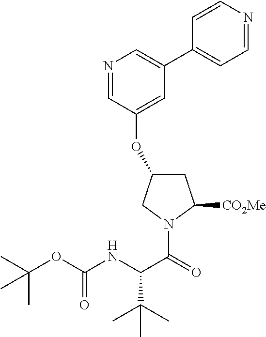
C1C(OC2=CC(C3=CC=NC=C3)=CN=C2)CN(C(=O)C(NC(OC(C)(C)C)=O)C(C)(C)C)C1[CO2Me]
